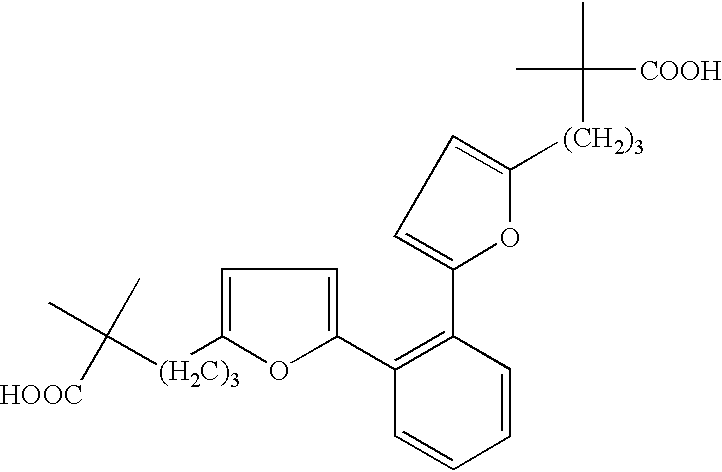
CC([(H2C)3]C1=CC=C(C2=C(C3=CC=C([(CH2)3]C(C)([COOH])C)O3)C=CC=C2)O1)(C)[HOOC]
